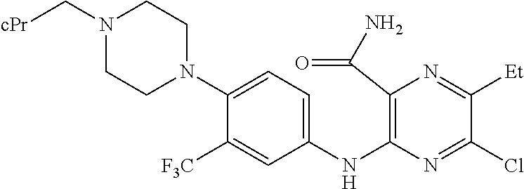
C1(NC2=C(C(N)=O)N=C([Et])C(Cl)=N2)=CC=C(N2CCN(C[cPr])CC2)C([F3C])=C1
